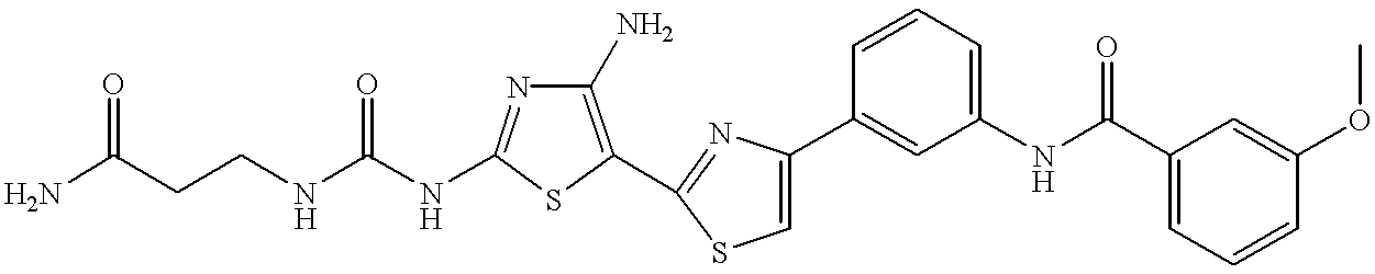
C(NC1=NC(N)=C(C2=NC(C3=CC(NC(C4=CC=CC(OC)=C4)=O)=CC=C3)=CS2)S1)(NCCC(N)=O)=O
